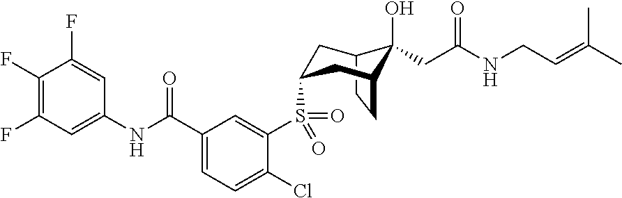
C12CCC(CC(S(C3=CC(C(NC4=CC(F)=C(F)C(F)=C4)=O)=CC=C3Cl)(=O)=O)C1)C2(O)CC(NCC=C(C)C)=O
